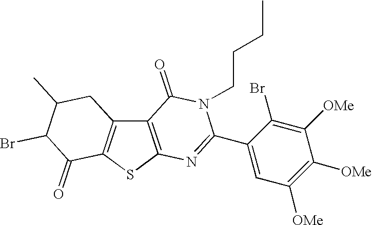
C12=C(SC3=C1CC(C)C(Br)C3=O)N=C(C1=CC([OMe])=C([OMe])C([OMe])=C1Br)N(CCCC)C2=O
